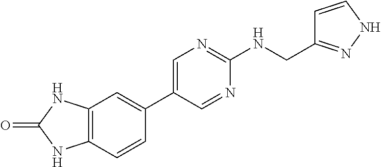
C1=C(C2=CC3=C(C=C2)NC(=O)N3)C=NC(NCC2=NNC=C2)=N1
